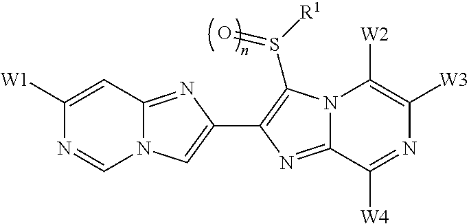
N12C(=NC(C3=C(S([R1])=O)N4C(=N3)C([W4])=NC([W3])=C4[W2])=C1)C=C([W1])N=C2
